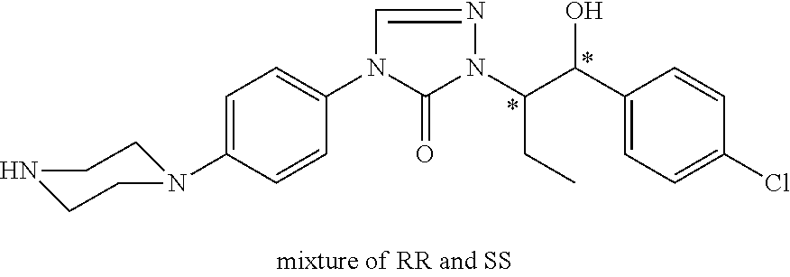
C1=C(N2CCNCC2)C=CC(N2C(=O)N(C(C(C3=CC=C(Cl)C=C3)O)CC)N=C2)=C1
